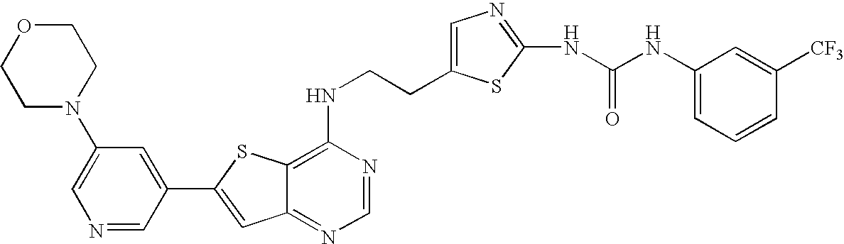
C12=NC=NC(NCCC3=CN=C(NC(NC4=CC=CC([CF3])=C4)=O)S3)=C1SC(C1=CC(N3CCOCC3)=CN=C1)=C2
